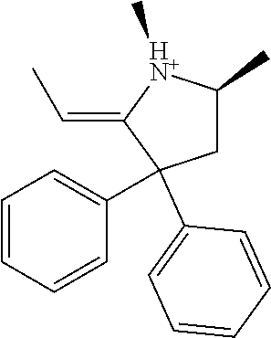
CC=C1[HN+](C)C(C)CC1(C1=CC=CC=C1)C1=CC=CC=C1
